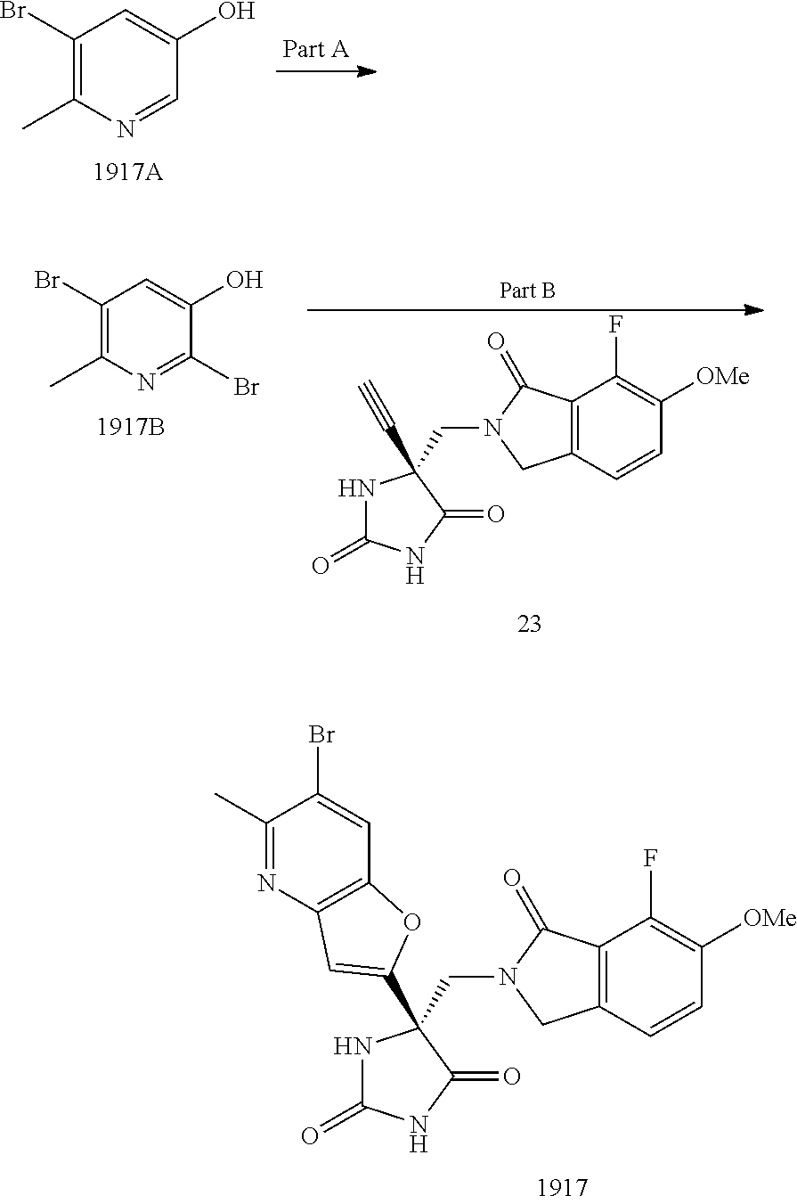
C1(Br)=C(C)N=C(Br)C(O)=C1.C12=C(C=CC([OMe])=C1F)CN(CC1(C#C)NC(=O)NC1=O)C2=O.C12=C(C=CC([OMe])=C1F)CN(CC1(C3=CC4=C(C=C(Br)C(C)=N4)O3)NC(=O)NC1=O)C2=O.C1(Br)=C(C)N=CC(O)=C1
